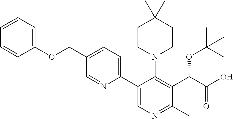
C1(OCC2=CC=C(C3=CN=C(C)C(C(OC(C)(C)C)C(=O)O)=C3N3CCC(C)(C)CC3)N=C2)=CC=CC=C1
